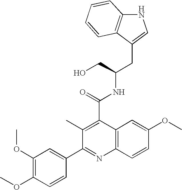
C1(C2=NC3=C(C=C(OC)C=C3)C(C(=O)NC(CC3=CNC4=C3C=CC=C4)CO)=C2C)=CC(OC)=C(OC)C=C1
